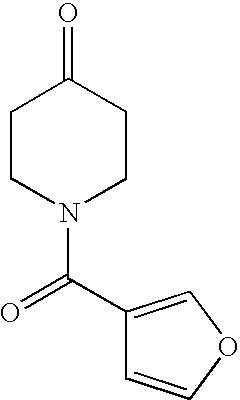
C1(C(=O)N2CCC(=O)CC2)=COC=C1
